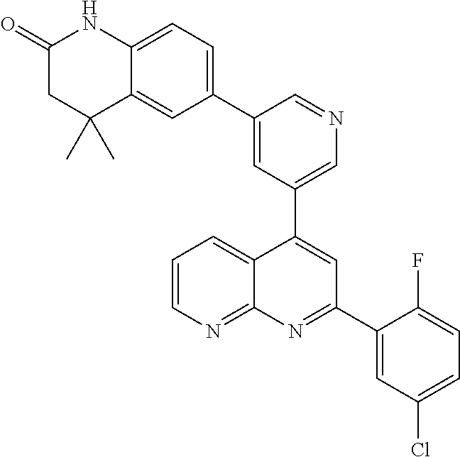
C1=C(C2=CC=C3C(=C2)C(C)(C)CC(=O)N3)C=NC=C1C1=CC(C2=CC(Cl)=CC=C2F)=NC2=NC=CC=C12
